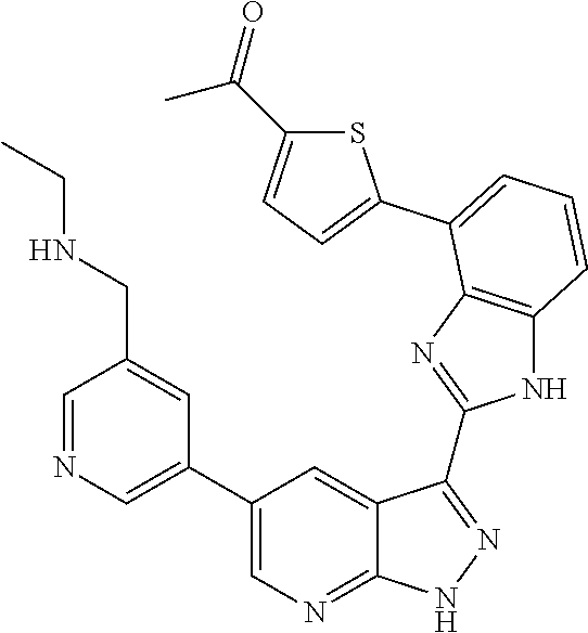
C1=NC=C(C2=CN=C3C(=C2)C(C2=NC4=C(N2)C=CC=C4C2=CC=C(C(=O)C)S2)=NN3)C=C1CNCC
